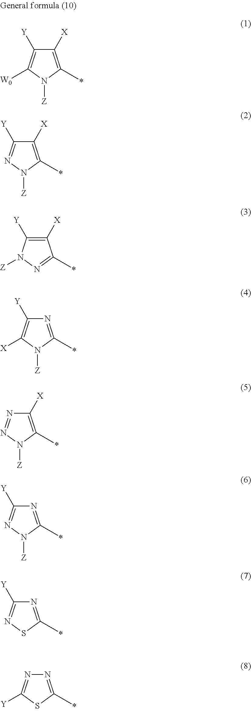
C1([X])=C(C)N([Z])C([W0])=C1[Y].C1([X])=C(C)N([Z])N=C1[Y].C1([X])=C([Y])N([Z])N=C1C.N1=C(C)N([Z])C([X])=C1[Y].C1([X])=C(C)N([Z])N=N1.N1=C(C)N([Z])N=C1[Y].N1=C(C)SN=C1[Y].N1=C(C)SC([Y])=N1
